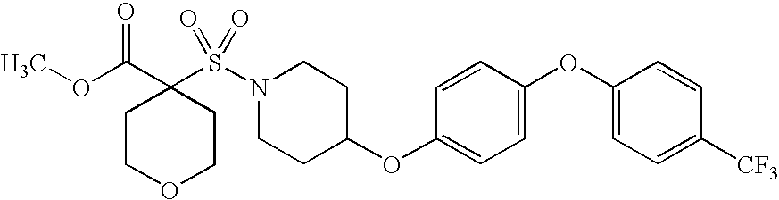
N1(S(=O)(=O)C2(C(=O)OC)CCOCC2)CCC(OC2=CC=C(OC3=CC=C([CF3])C=C3)C=C2)CC1
